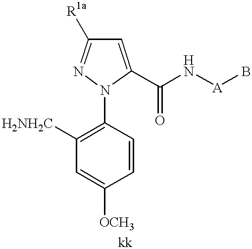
C1([H2NH2C])=C(N2C(C(N[A]B)=O)=CC([R1a])=N2)C=CC([OCH3])=C1
